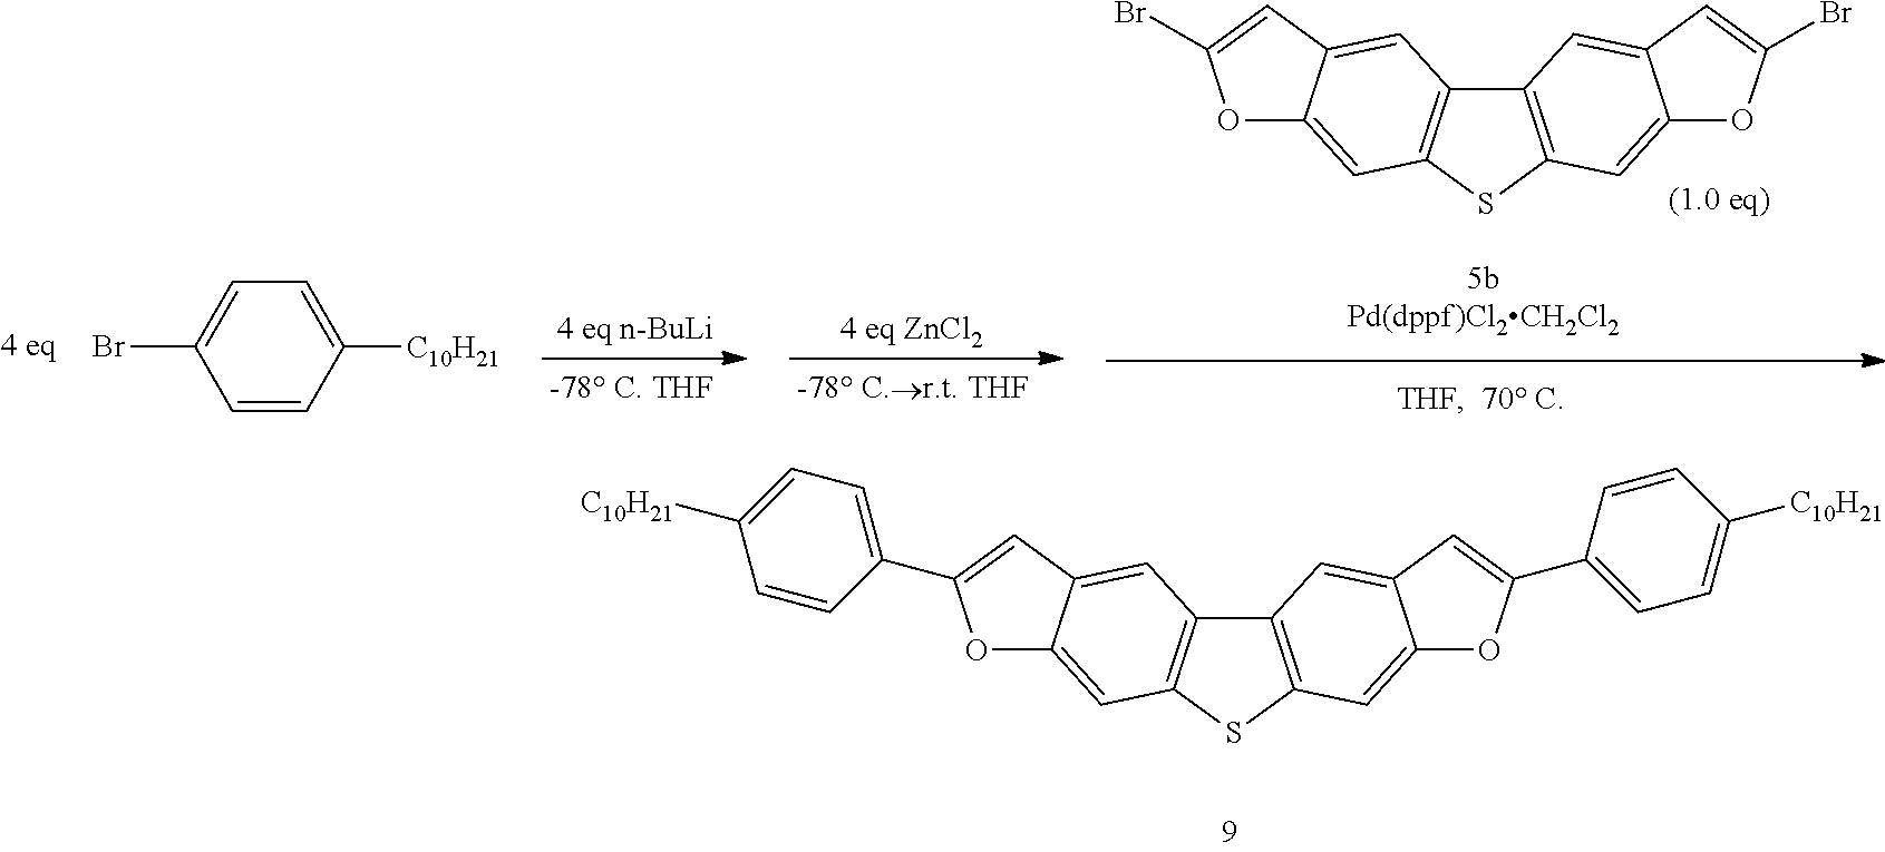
O1C2=CC3=C(C=C2C=C1Br)C1=C(S3)C=C2C(=C1)C=C(Br)O2.C1=CC([C10H21])=CC=C1Br.O1C2=CC3=C(C=C2C=C1C1=CC=C([C10H21])C=C1)C1=C(S3)C=C2C(=C1)C=C(C1=CC=C([C10H21])C=C1)O2
